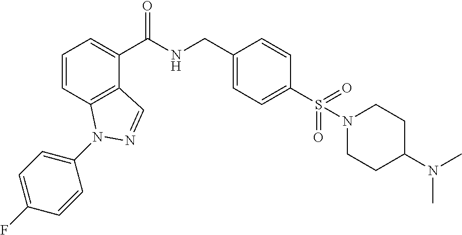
C1=CC2=C(C(C(NCC3=CC=C(S(=O)(=O)N4CCC(N(C)C)CC4)C=C3)=O)=C1)C=NN2C1=CC=C(F)C=C1
